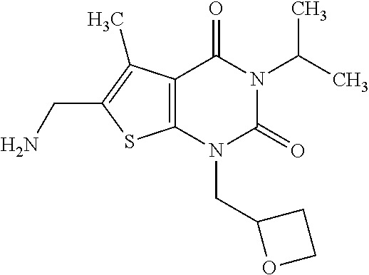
C12=C(N(CC3OCC3)C(=O)N(C(C)C)C1=O)SC(CN)=C2C
